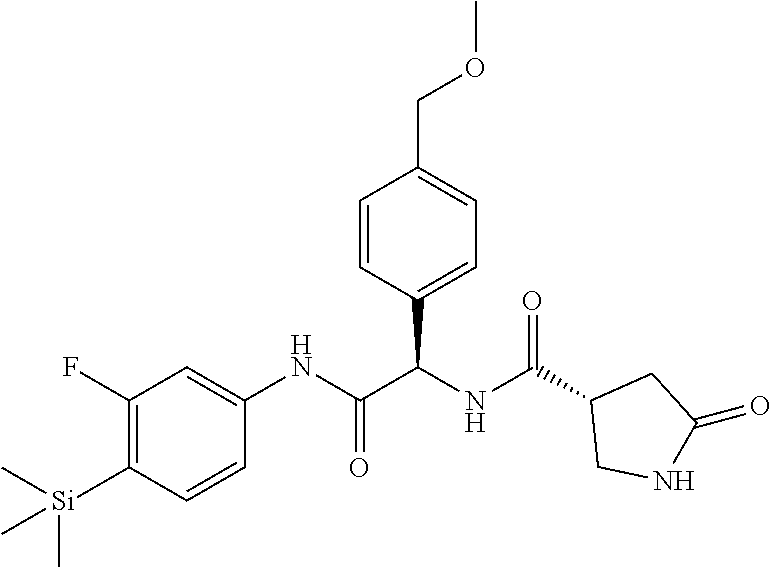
C1=CC(C(NC(C2CNC(=O)C2)=O)C(NC2=CC(F)=C([Si](C)(C)C)C=C2)=O)=CC=C1COC
